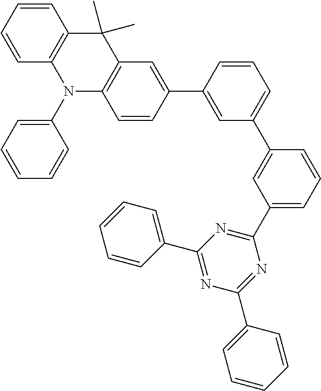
C1(C2=CC(C3=CC(C4=NC(C5=CC=CC=C5)=NC(C5=CC=CC=C5)=N4)=CC=C3)=CC=C2)=CC2=C(C=C1)N(C1=CC=CC=C1)C1=C(C2(C)C)C=CC=C1
